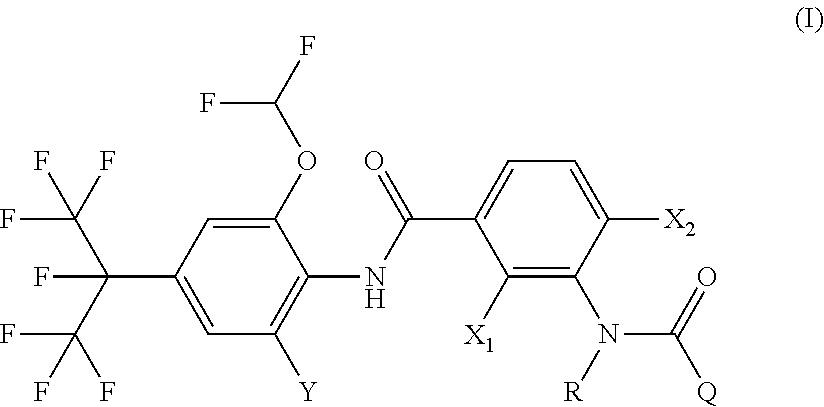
C1=C(C(C(F)(F)F)(C(F)(F)F)F)C=C(OC(F)F)C(NC(C2=CC=C([X2])C(N(C(=O)[Q])[R])=C2[X1])=O)=C1[Y]
